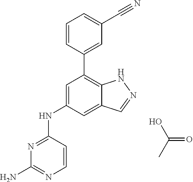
OC(=O)C.N1=C(NC2=CC(C3=CC(C#N)=CC=C3)=C3C(=C2)C=NN3)C=CN=C1N
